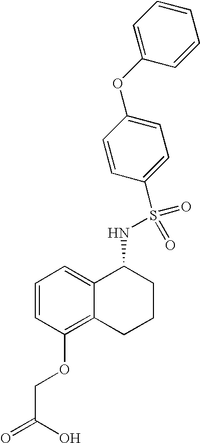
C1=CC(OCC(=O)O)=C2C(=C1)C(NS(C1=CC=C(OC3=CC=CC=C3)C=C1)(=O)=O)CCC2
